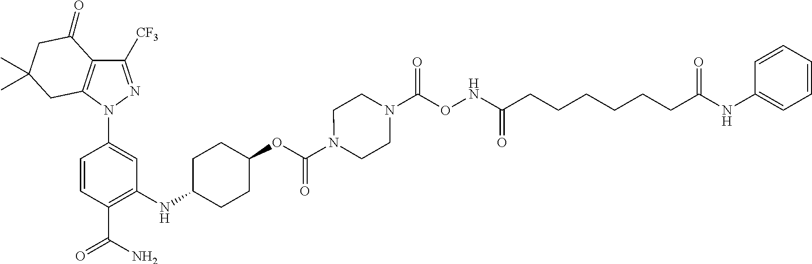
C1=CC(C(=O)N)=C(NC2CCC(OC(N3CCN(C(ONC(CCCCCCC(NC4=CC=CC=C4)=O)=O)=O)CC3)=O)CC2)C=C1N1N=C([CF3])C2=C1CC(C)(C)CC2=O
